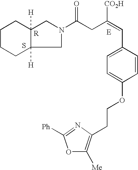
S.C1CCC2([H])C([H])(C1)CN(C(CC(=CC1=CC=C(OCCC3=C([Me])OC([Ph])=N3)C=C1)[CO2H])=O)C2
